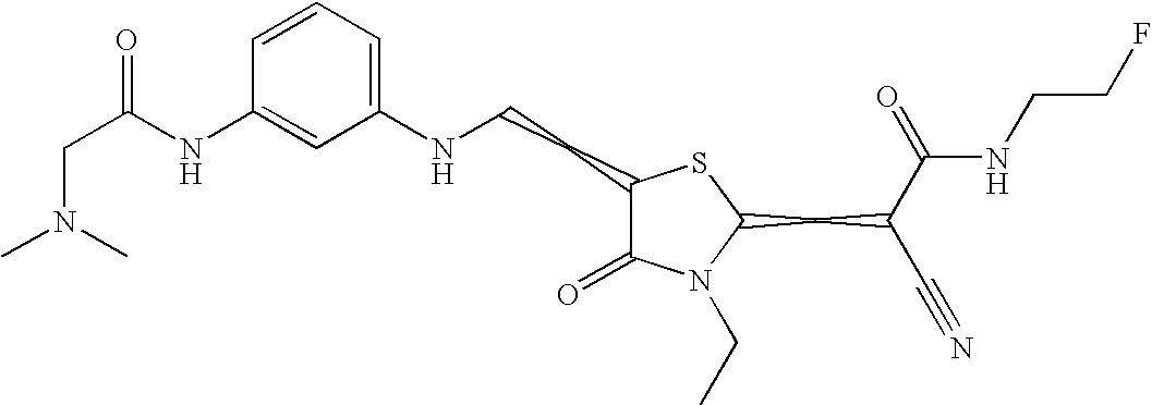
C1=CC=C(NCCC2C(=O)N(CC)C(CC(C#N)C(=O)NCCF)S2)C=C1NC(CN(C)C)=O
